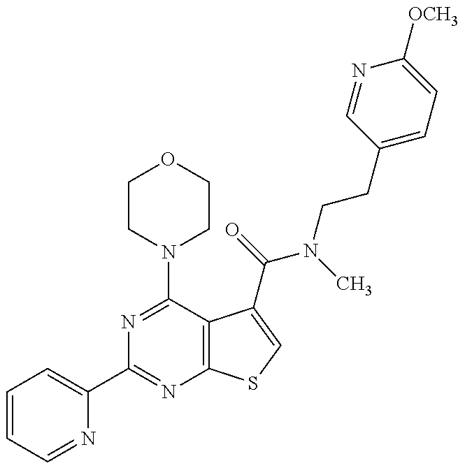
C1=CC=NC(C2=NC3=C(C(N4CCOCC4)=N2)C(C(N(CCC2=CC=C([OCH3])N=C2)C)=O)=CS3)=C1
